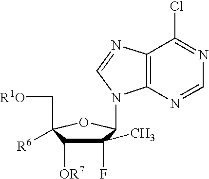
C1(F)(C)C([OR7])C(C[R1O])([R6])OC1N1C2=C(N=C1)C(Cl)=NC=N2
